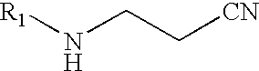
[R1]NCC[CN]
